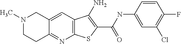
C12=C(C=C3C(=N1)CCN(C)C3)C(N)=C(C(=O)NC1=CC(Cl)=C(F)C=C1)S2
